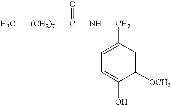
C1([OCH3])=CC(CNC(=O)[(CH2)7]C)=CC=C1O
